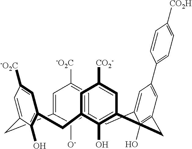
C12=CC([-O2C])=CC(=C1[O-])CC1=CC(C3=CC=C([CO2H])C=C3)=CC(=C1O)CC1=C(O)C(=CC([CO2-])=C1)CC1=C(O)C(=CC([-O2C])=C1)C2
